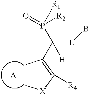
C1C[X]C([R4])=C1C([L]B)([H])P([R1])([R2])=O.[A]
